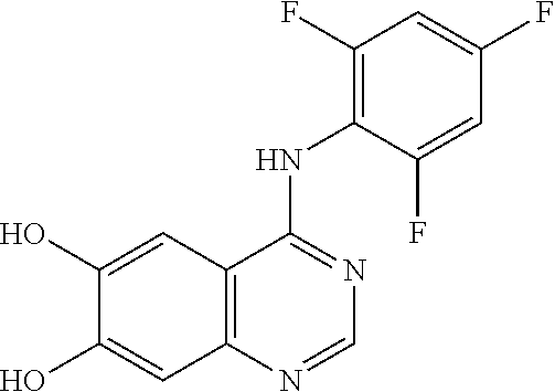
C12=C(C=C(O)C(O)=C1)C(NC1=C(F)C=C(F)C=C1F)=NC=N2
